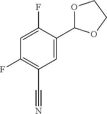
C1=C(F)C(C2OCCO2)=CC(C#N)=C1F
